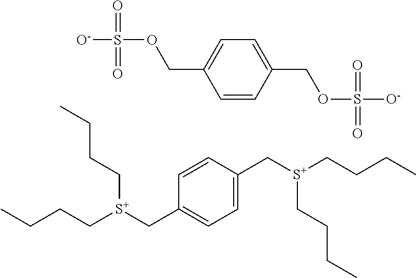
C(CC[S+](CC1=CC=C(C[S+](CCCC)CCCC)C=C1)CCCC)C.C1=CC(COS([O-])(=O)=O)=CC=C1COS([O-])(=O)=O
